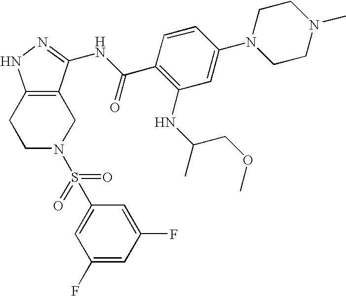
C12=C(CCN(S(C3=CC(F)=CC(F)=C3)(=O)=O)C1)NN=C2NC(C1=C(NC(C)COC)C=C(N2CCN(C)CC2)C=C1)=O
